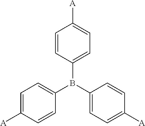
C1(B(C2=CC=C([A])C=C2)C2=CC=C([A])C=C2)=CC=C([A])C=C1
